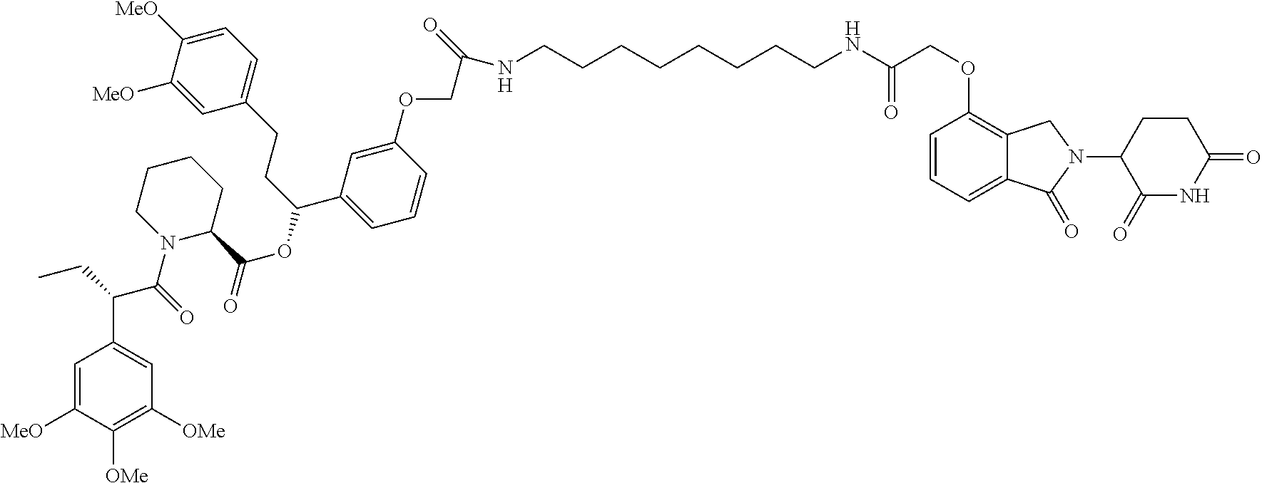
C1=C([MeO])C([OMe])=C([OMe])C=C1C(CC)C(=O)N1CCCCC1C(OC(CCC1=CC=C([MeO])C([MeO])=C1)C1=CC=CC(OCC(=O)NCCCCCCCCNC(COC2=C3C(=CC=C2)C(=O)N(C2CCC(=O)NC2=O)C3)=O)=C1)=O
